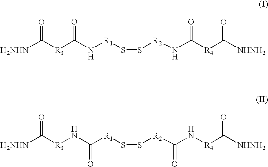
[H2NHN]C([R3]C(N[R1]SS[R2]NC([R4]C([NHNH2])=O)=O)=O)=O.[H2NHN]C([R3]NC([R1]SS[R2]C(N[R4]C([NHNH2])=O)=O)=O)=O
